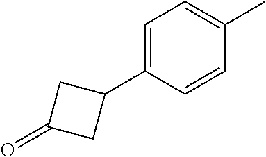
C1=C(C2CC(=O)C2)C=CC(C)=C1
